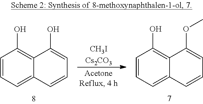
C1=CC=C2C(=C1O)C(O)=CC=C2.[CH3ICs2CO3].C1=CC=C2C(=C1O)C(OC)=CC=C2
